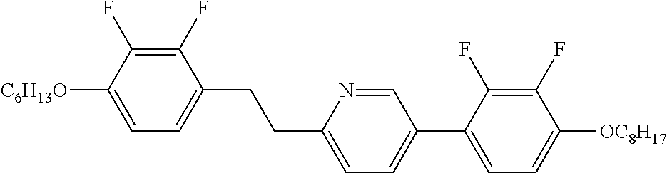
C1(F)=C(F)C([C6H13O])=CC=C1CCC1=CC=C(C2=CC=C([OC8H17])C(F)=C2F)C=N1
